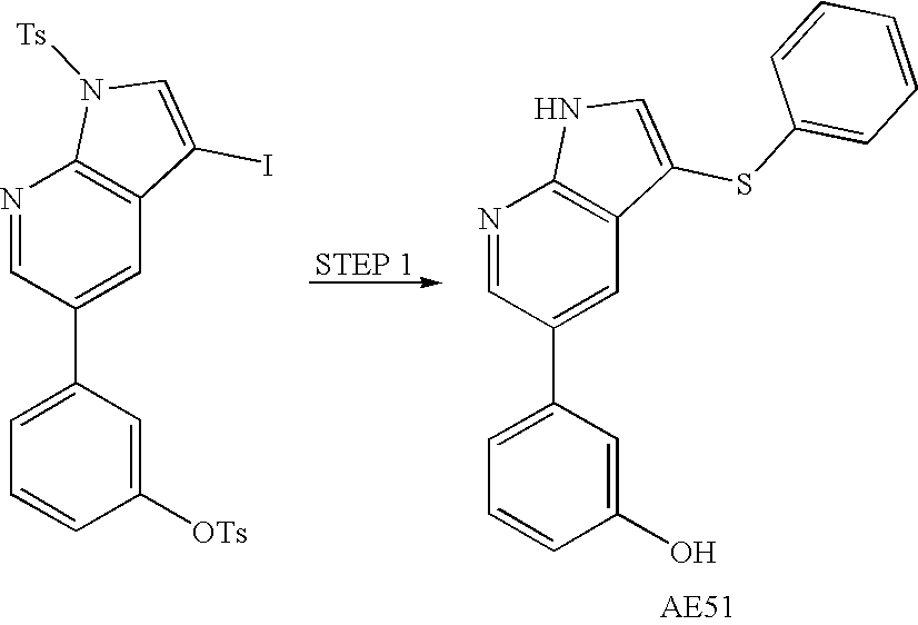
N1=CC(C2=CC=CC(O)=C2)=CC2=C1NC=C2SC1=CC=CC=C1.N1=CC(C2=CC=CC([OTs])=C2)=CC2=C1N([Ts])C=C2I
